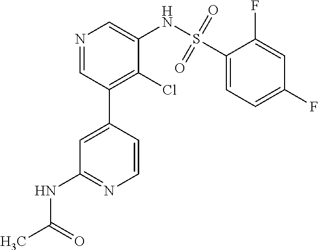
C1=CC(C2=C(Cl)C(NS(C3=CC=C(F)C=C3F)(=O)=O)=CN=C2)=CC(NC(C)=O)=N1
